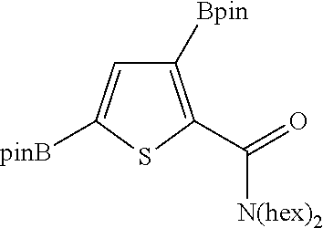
C1([Bpin])=C(C([N(hex)2])=O)SC([pinB])=C1
